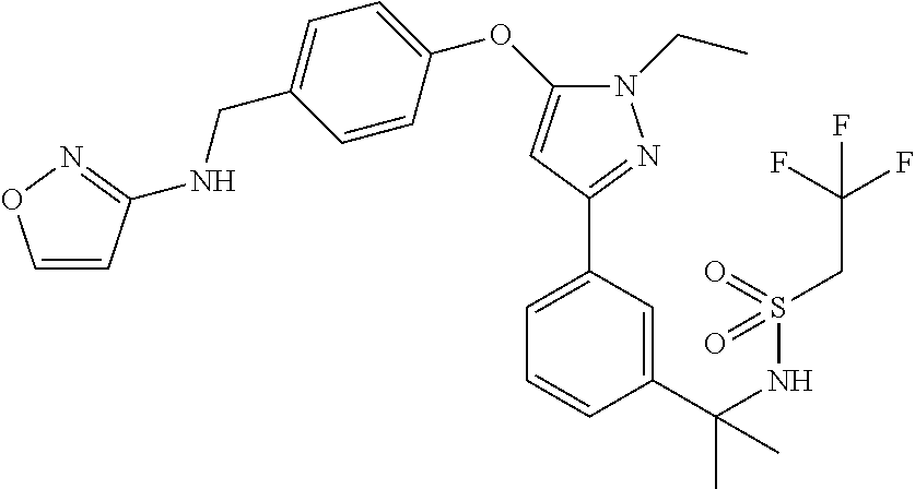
C1=C(C(NS(CC(F)(F)F)(=O)=O)(C)C)C=CC=C1C1=NN(CC)C(OC2=CC=C(CNC3=NOC=C3)C=C2)=C1
